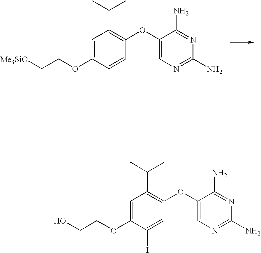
C1=C(OCC[Me3SiO])C(I)=CC(OC2=CN=C(N)N=C2N)=C1C(C)C.C1=C(OCCO)C(I)=CC(OC2=CN=C(N)N=C2N)=C1C(C)C
